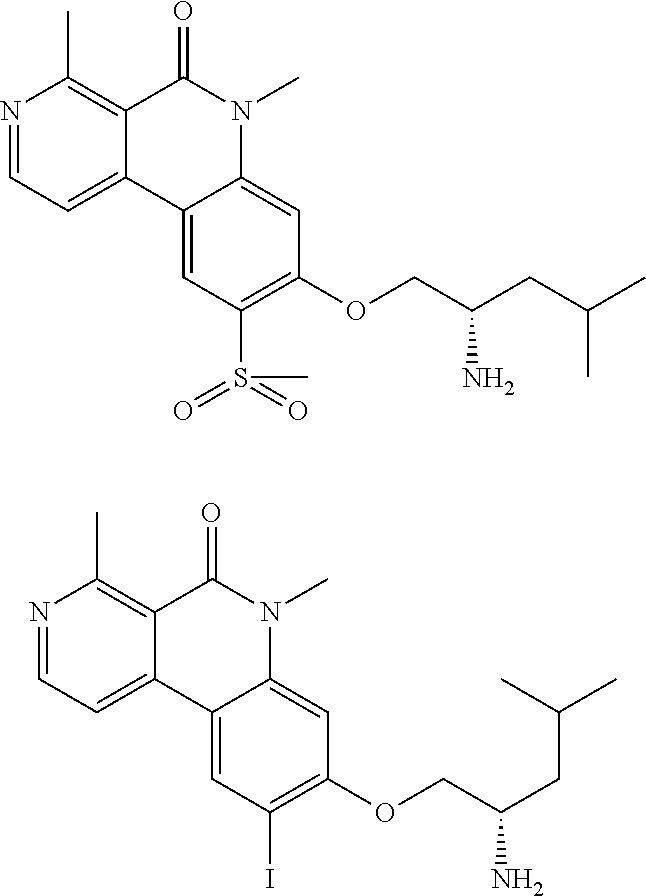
N1=CC=C2C(=C1C)C(=O)N(C)C1=CC(OCC(CC(C)C)N)=C(I)C=C21.N1=CC=C2C(=C1C)C(=O)N(C)C1=CC(OCC(CC(C)C)N)=C(S(=O)(=O)C)C=C21
